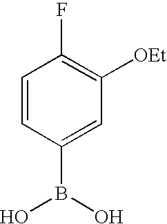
C1=CC(B(O)O)=CC([OEt])=C1F
